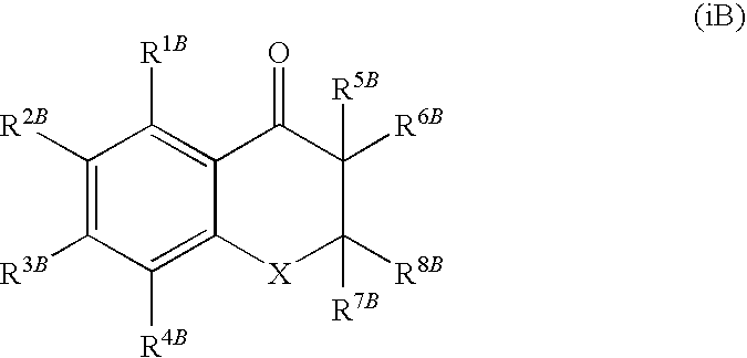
C1([R2B])=C([R3B])C([R4B])=C2C(=C1[R1B])C(=O)C([R6B])([R5B])C([R7B])([R8B])[X]2
